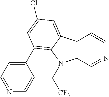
C12=C(C=NC=C1)N(C[CF3])C1=C(C3=CC=NC=C3)C=C(Cl)C=C21
